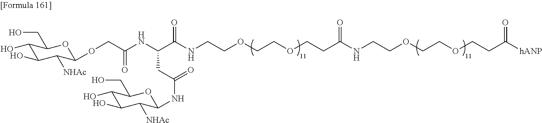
C(C(NC(C(NCCOCCOCCC(NCCOCCOCCC([hANP])=O)=O)=O)CC(NC1C([NHAc])C(O)C(O)C(CO)O1)=O)=O)OC1C([NHAc])C(O)C(O)C(CO)O1
